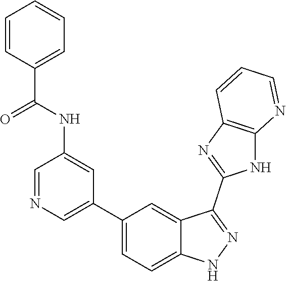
C1=NC=C(C2=CC=C3C(=C2)C(C2=NC4=C(N2)N=CC=C4)=NN3)C=C1NC(C1=CC=CC=C1)=O
